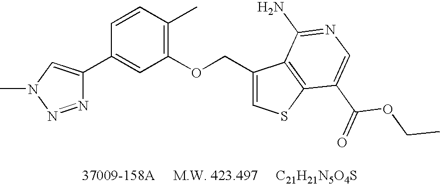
N1=NN(C)C=C1C1=CC(OCC2=CSC3=C2C(N)=NC=C3C(OCC)=O)=C(C)C=C1
